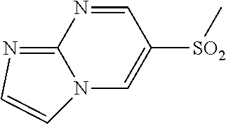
[SO2](C1=CN2C(=NC=C2)N=C1)C
